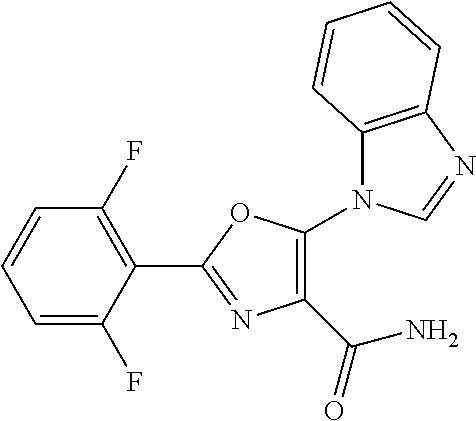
C1(C(=O)N)=C(N2C3=C(N=C2)C=CC=C3)OC(C2=C(F)C=CC=C2F)=N1
